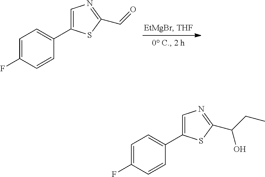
C1=C(F)C=CC(C2=CN=C(C=O)S2)=C1.C1=C(F)C=CC(C2=CN=C(C(CC)O)S2)=C1
